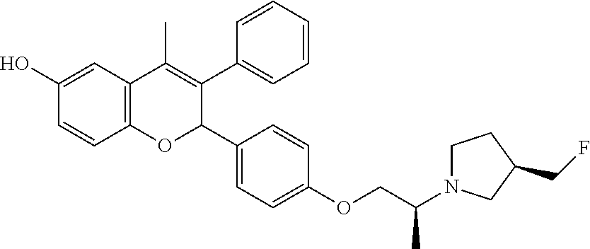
C12=C(C=C(O)C=C1)C(C)=C(C1=CC=CC=C1)C(C1=CC=C(OCC(N3CCC(CF)C3)C)C=C1)O2
